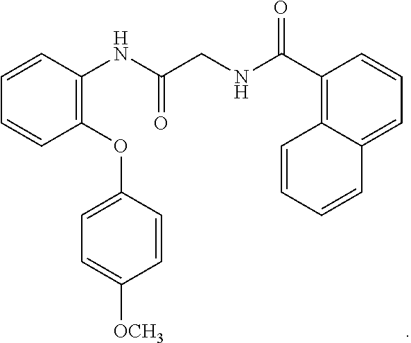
C1(OC2=CC=C([OCH3])C=C2)=C(NC(CNC(C2=C3C(=CC=C2)C=CC=C3)=O)=O)C=CC=C1
